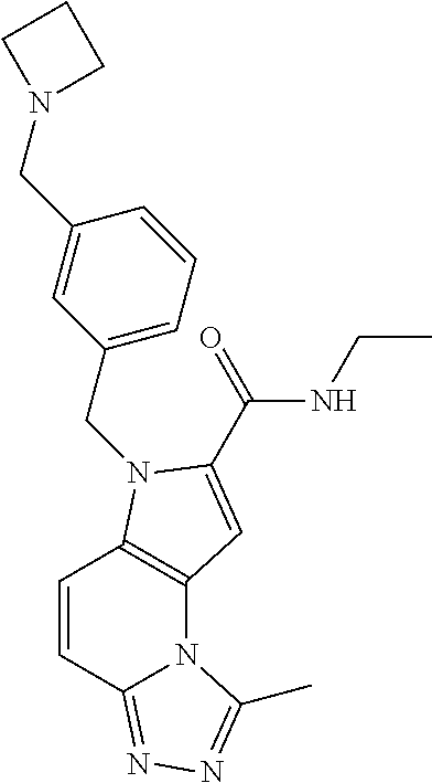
C1=CC2=NN=C(C)N2C2=C1N(CC1=CC=CC(CN3CCC3)=C1)C(C(=O)NCC)=C2
